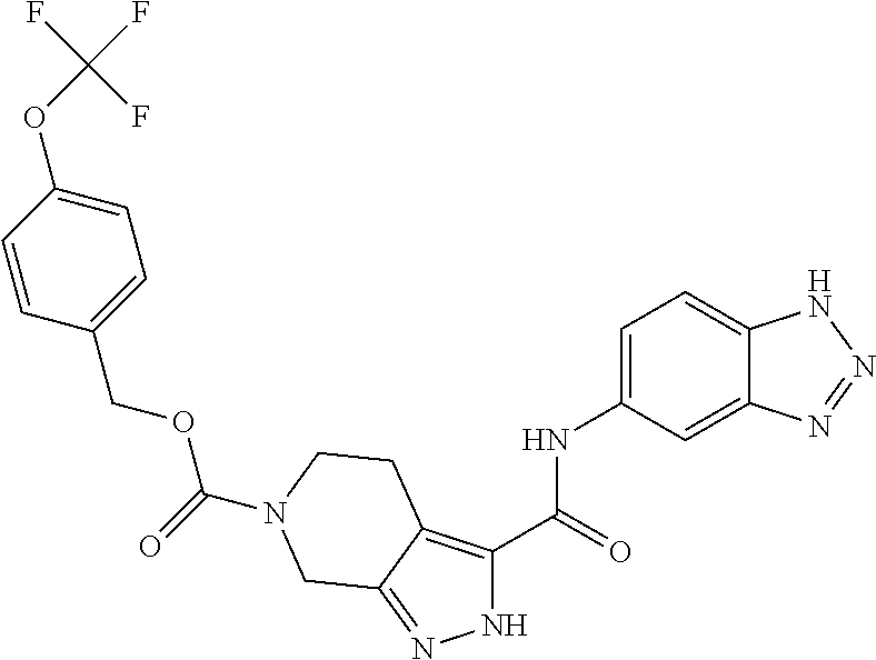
C1=C2C(=CC=C1NC(C1=C3C(=NN1)CN(C(OCC1=CC=C(OC(F)(F)F)C=C1)=O)CC3)=O)NN=N2
